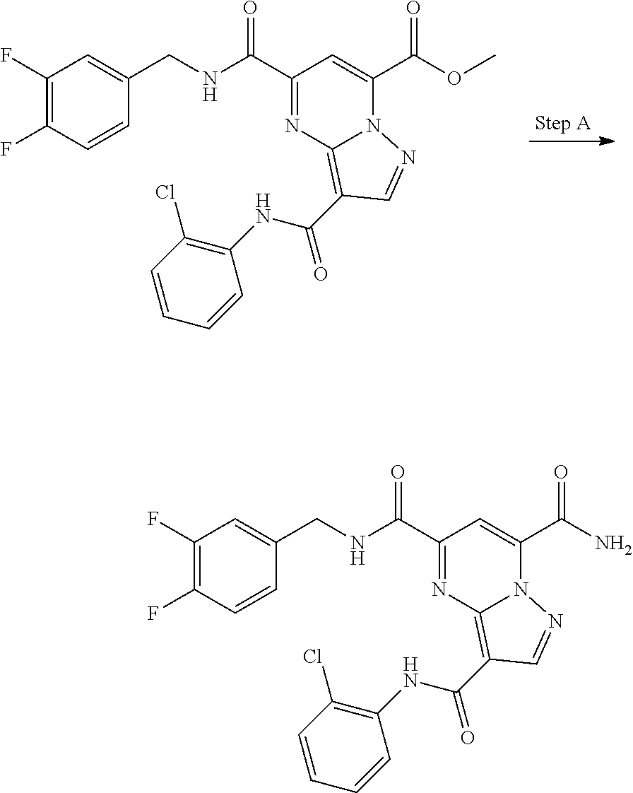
C1(F)=C(F)C=CC(CNC(C2=NC3=C(C(NC4=C(Cl)C=CC=C4)=O)C=NN3C(C(OC)=O)=C2)=O)=C1.C1(F)=C(F)C=CC(CNC(C2=NC3=C(C(NC4=C(Cl)C=CC=C4)=O)C=NN3C(C(N)=O)=C2)=O)=C1
